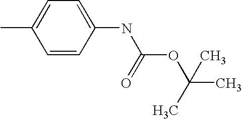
C1=C(C)C=CC(NC(=O)OC(C)(C)C)=C1
